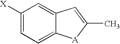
C1([X])=CC=C2C(=C1)C=C(C)[A]2
